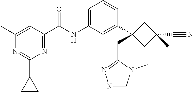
N1=C(C(NC2=CC=CC(C3(CC4=NN=CN4C)CC(C#N)(C)C3)=C2)=O)C=C(C)N=C1C1CC1
